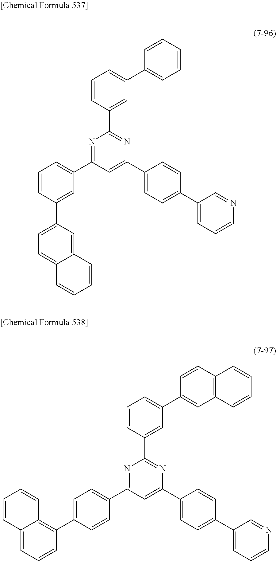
N1=C(C2=CC=CC(C3=CC=C4C(=C3)C=CC=C4)=C2)C=C(C2=CC=C(C3=CC=CN=C3)C=C2)N=C1C1=CC(C2=CC=CC=C2)=CC=C1.N1=C(C2=CC=C(C3=C4C(=CC=C3)C=CC=C4)C=C2)C=C(C2=CC=C(C3=CC=CN=C3)C=C2)N=C1C1=CC(C2=CC3=C(C=C2)C=CC=C3)=CC=C1
